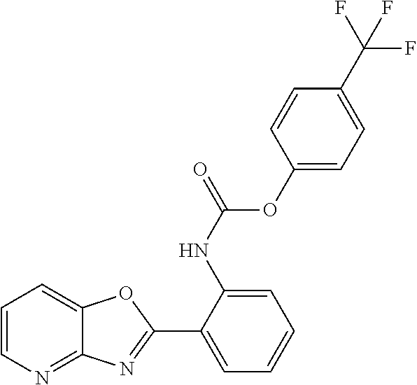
C1(NC(OC2=CC=C(C(F)(F)F)C=C2)=O)=CC=CC=C1C1=NC2=NC=CC=C2O1
